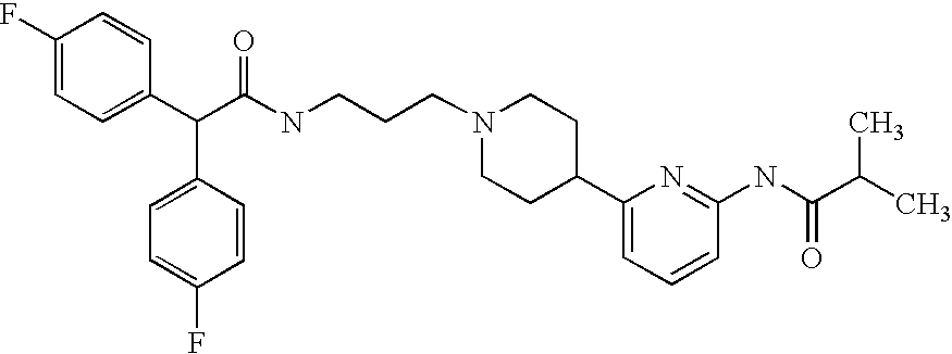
C(C(C1=CC=C(F)C=C1)C1=CC=C(F)C=C1)(NCCCN1CCC(C2=CC=CC(NC(C(C)C)=O)=N2)CC1)=O
